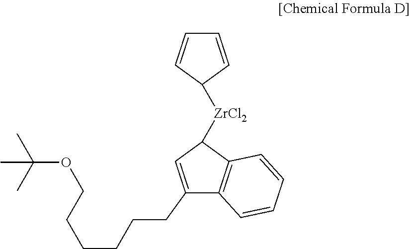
C1(CCCCCCOC(C)(C)C)=CC([ZrCl2]C2C=CC=C2)C2=C1C=CC=C2
